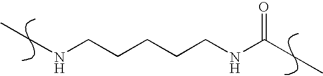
C(NCCCCCNC(CC)=O)C
